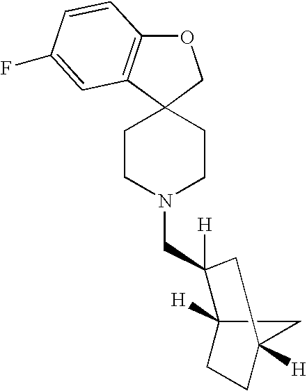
C1CN(CC2([H])C3([H])CCC([H])(C3)C2)CCC12COC1=C2C=C(F)C=C1
